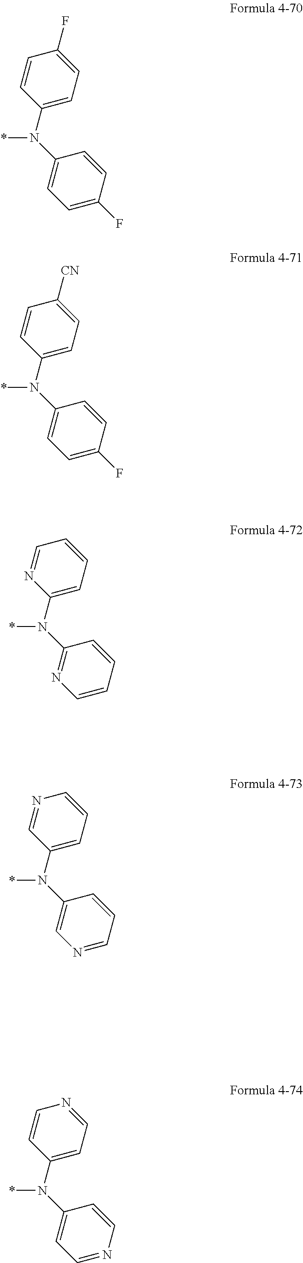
*N(C1=CC=C([CN])C=C1)C1=CC=C(F)C=C1.*N(C1=CC=CC=N1)C1=NC=CC=C1.*N(C1=CC=CN=C1)C1=CN=CC=C1.*N(C1=CC=NC=C1)C1=CC=NC=C1.*N(C1=CC=C(F)C=C1)C1=CC=C(F)C=C1
